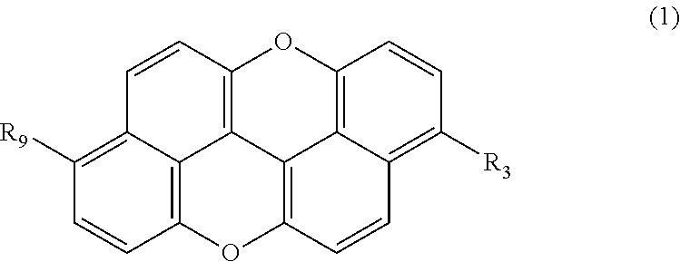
C12=C([R9])C=CC3=C1C1=C(C=C2)OC2=C4C1=C(O3)C=CC4=C([R3])C=C2
